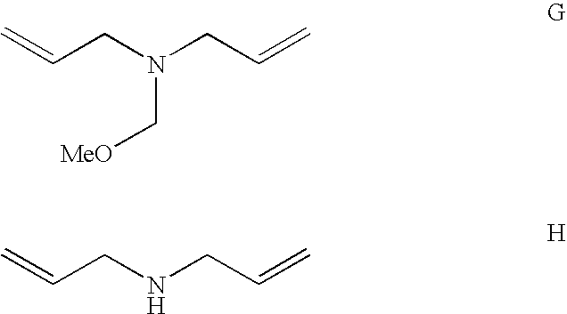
C=CCN(CC=C)C[MeO].C=CCNCC=C
